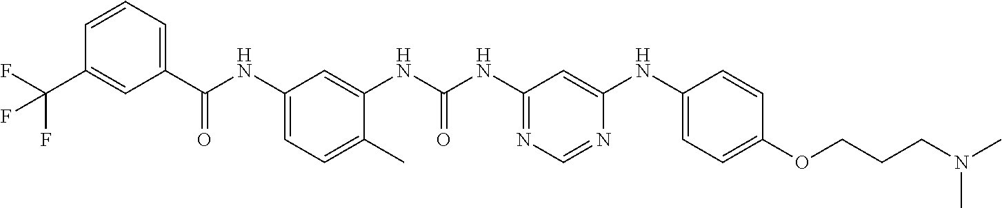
C1(C(NC2=CC=C(C)C(NC(NC3=NC=NC(NC4=CC=C(OCCCN(C)C)C=C4)=C3)=O)=C2)=O)=CC=CC(C(F)(F)F)=C1
